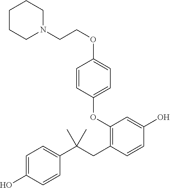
C1(OC2=CC=C(OCCN3CCCCC3)C=C2)=C(CC(C2=CC=C(O)C=C2)(C)C)C=CC(O)=C1
